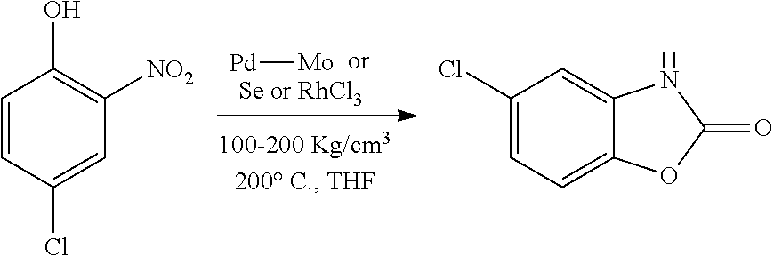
[Pd][Mo].C1=CC(Cl)=CC([NO2])=C1O.C1(Cl)=CC=C2C(=C1)NC(=O)O2
